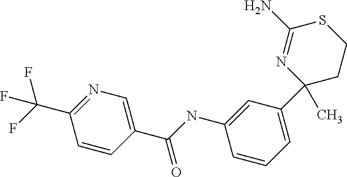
C1=CC(C(F)(F)F)=NC=C1C(NC1=CC(C2(C)CCSC(N)=N2)=CC=C1)=O
